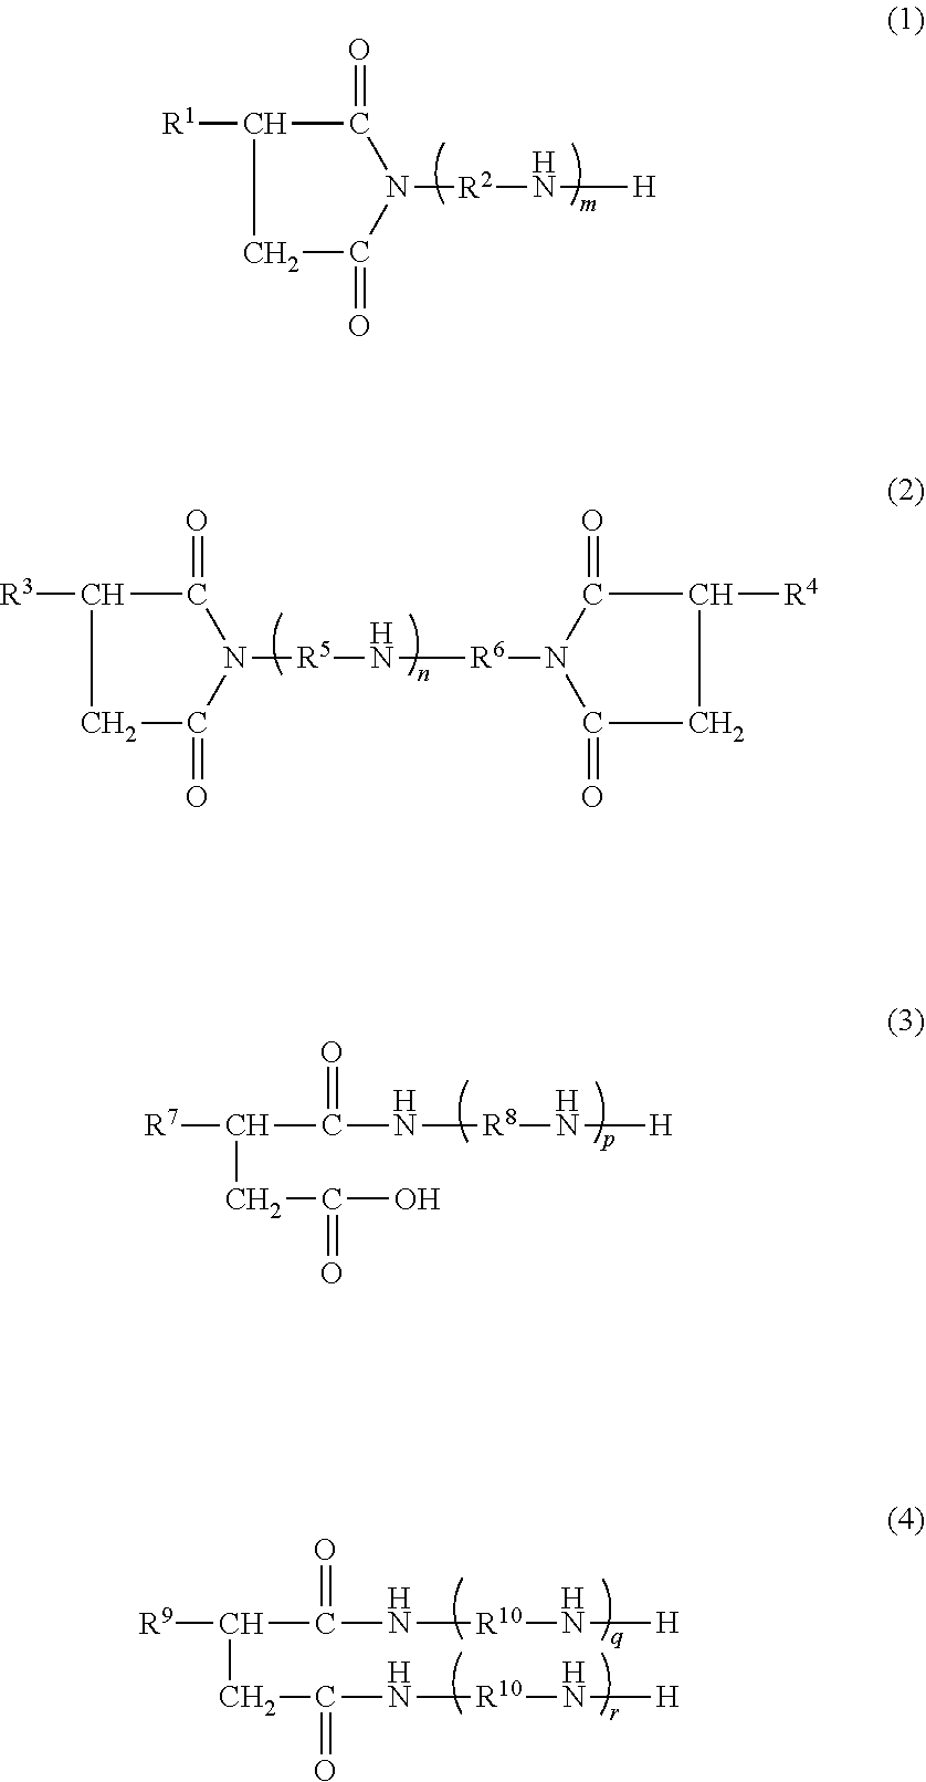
[R1]C1C(=O)N([R2]N[H])C(=O)C1.[R3]C1C(=O)N([R5]N[R6]N2C(=O)C([R4])CC2=O)C(=O)C1.[R7]C(C(N[R8]N[H])=O)CC(O)=O.[R9]C(C(N[R10]N[H])=O)CC(=O)N[R10]N[H]
